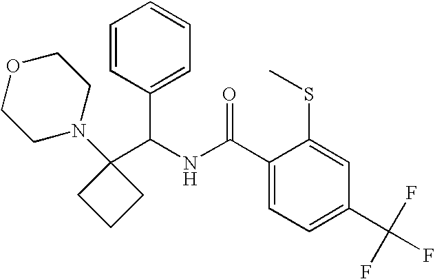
C1(C(NC(C2=CC=C(C(F)(F)F)C=C2SC)=O)C2=CC=CC=C2)(N2CCOCC2)CCC1
